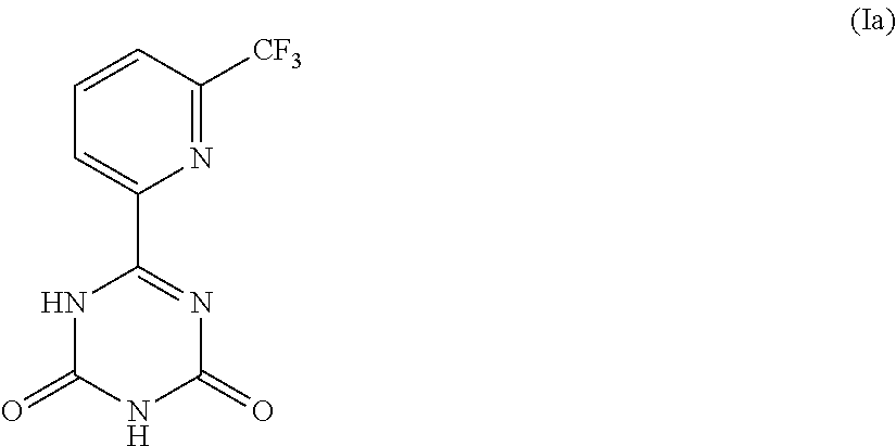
C1(=O)NC(=O)N=C(C2=CC=CC([CF3])=N2)N1
